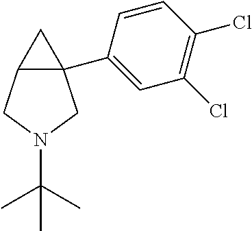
C12(C3=CC(Cl)=C(Cl)C=C3)C(CN(C(C)(C)C)C1)C2
